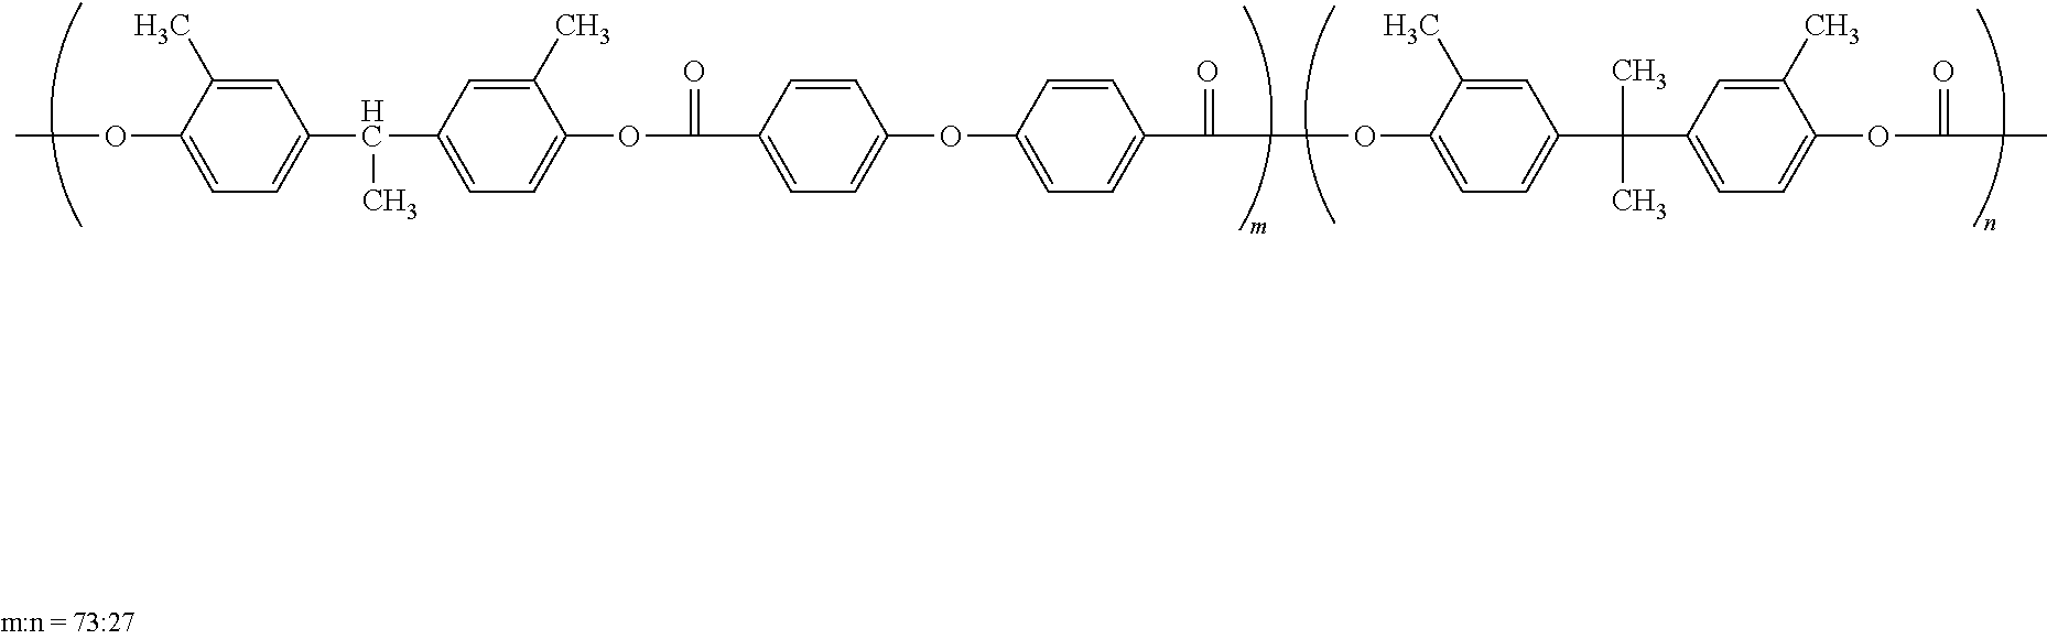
C1=C(C)C(OC)=CC=C1C(C1=CC=C(OC(=O)C2=CC=C(OC3=CC=C(C(=O)OC4=CC=C(C(C5=CC=C(OC(C)=O)C(C)=C5)(C)C)C=C4C)C=C3)C=C2)C(C)=C1)C
